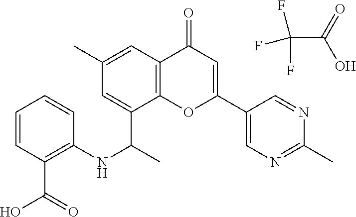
C(=O)(O)C(F)(F)F.C1(C)=CC2=C(C(C(C)NC3=C(C(=O)O)C=CC=C3)=C1)OC(C1=CN=C(C)N=C1)=CC2=O
